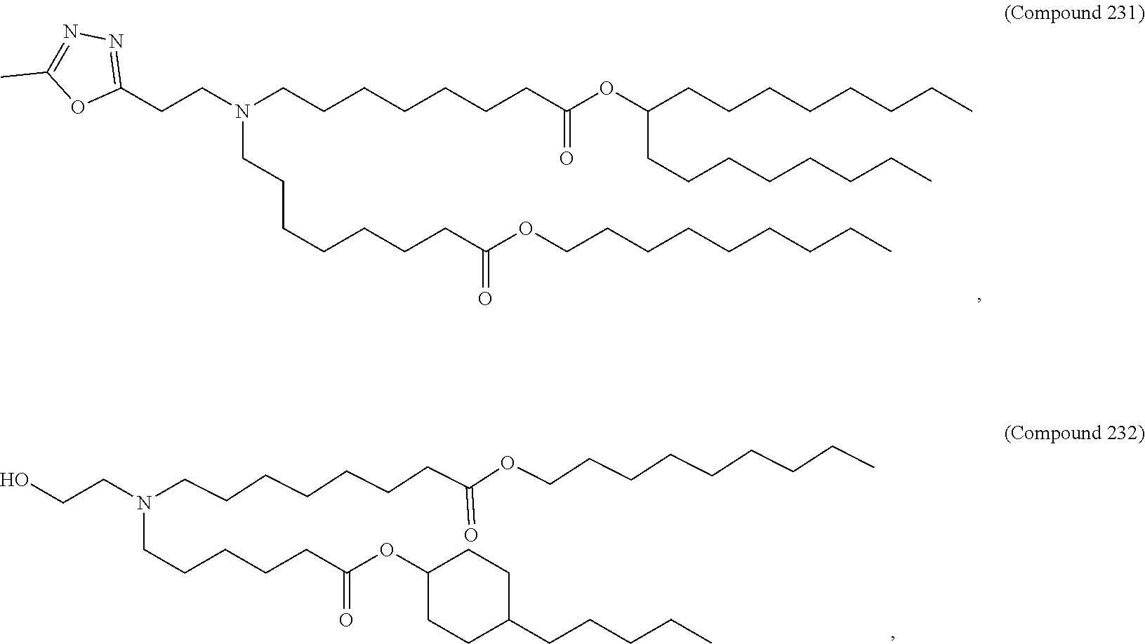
N(CCCCCCCC(OCCCCCCCCC)=O)(CCCCCCCC(=O)OC(CCCCCCCC)CCCCCCCC)CCC1=NN=C(C)O1.OCCN(CCCCCC(=O)OC1CCC(CCCCC)CC1)CCCCCCCC(OCCCCCCCCC)=O
